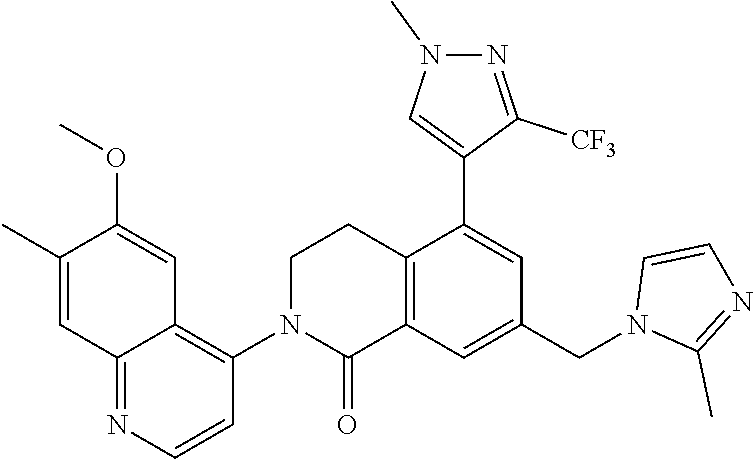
C1(C)=CC2=NC=CC(N3C(=O)C4=C(CC3)C(C3=CN(C)N=C3[CF3])=CC(CN3C(C)=NC=C3)=C4)=C2C=C1OC
